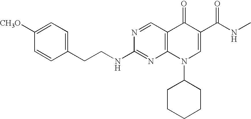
N1=CC2=C(N=C1NCCC1=CC=C([CH3O])C=C1)N(C1CCCCC1)C=C(C(=O)NC)C2=O
